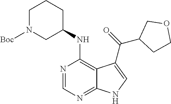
C1=NC(NC2CCCN([Boc])C2)=C2C(=N1)NC=C2C(=O)C1COCC1
